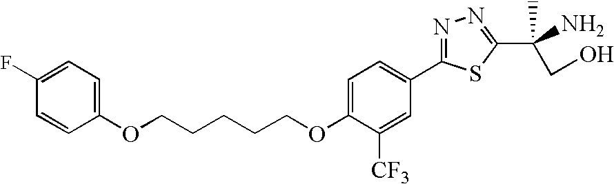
C(CCCCOC1=CC=C(C2=NN=C(C(N)(CO)C)S2)C=C1[CF3])OC1=CC=C(F)C=C1
